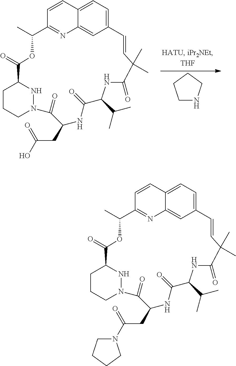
C1NCCC1.C1(=O)C(CC(=O)O)NC(=O)C(C(C)C)NC(=O)C(C)(C)C=CC2=CC=C3C(=C2)N=C(C=C3)C(C)OC(=O)C2NN1CCC2.C1(=O)C(CC(=O)N2CCCC2)NC(=O)C(C(C)C)NC(=O)C(C)(C)C=CC2=CC=C3C(=C2)N=C(C=C3)C(C)OC(=O)C2NN1CCC2
